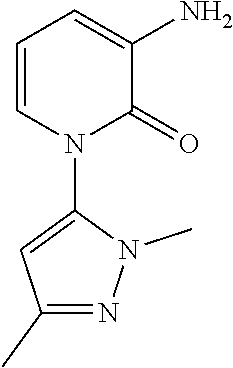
C1=CN(C2=CC(C)=NN2C)C(=O)C(N)=C1
